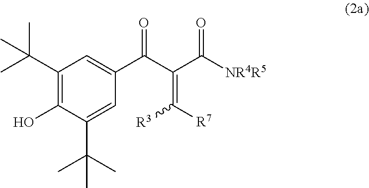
C([NR4R5])(C(C(C1=CC(C(C)(C)C)=C(O)C(C(C)(C)C)=C1)=O)=C([R7])[R3])=O
